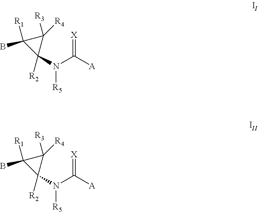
[X]=C([A])N(C1([R2])C([R4])([R3])C1([R1])B)[R5].[X]=C([A])N(C1([R2])C([R4])([R3])C1([R1])B)[R5]
